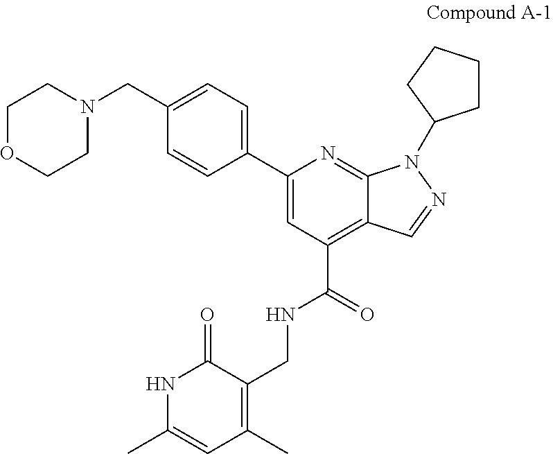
C12=NC(C3=CC=C(CN4CCOCC4)C=C3)=CC(C(=O)NCC3=C(C)C=C(C)NC3=O)=C1C=NN2C1CCCC1
